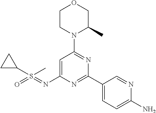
O1CCN(C2=NC(C3=CC=C(N)N=C3)=NC(N=S(=O)(C3CC3)C)=C2)C(C)C1
